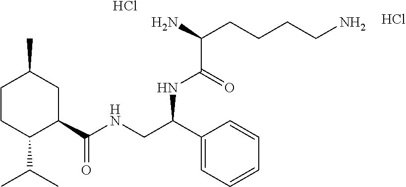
C1CC(C(C)C)C(C(NCC(C2=CC=CC=C2)NC(=O)C(N)CCCCN)=O)CC1C.Cl.Cl
